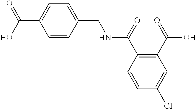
C(NC(C1=C(C(O)=O)C=C(Cl)C=C1)=O)C1=CC=C(C(O)=O)C=C1
